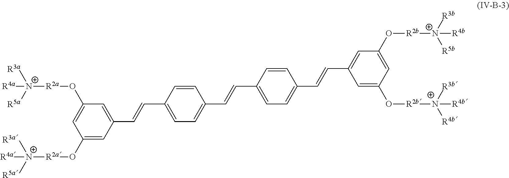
C1(O[R2a][N+]([R3a])([R5a])[R4a])=CC(C=CC2=CC=C(C=CC3=CC=C(C=CC4=CC(O[R2b][N+]([R5b])([R3b])[R4b])=CC(O[R2b][N+]([R4b])([R3b])[R4b])=C4)C=C3)C=C2)=CC(O[R2a][N+]([R3a])([R5a])[R4a])=C1
